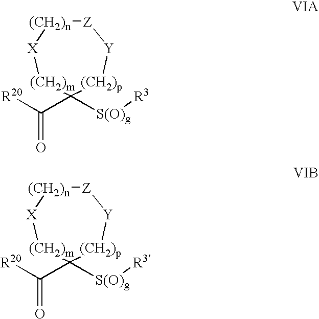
C(C1([S(O)g][R3])[(CH2)p][Y][Z][(CH2)n][X][(CH2)m]1)(=O)[R20].C(C1([S(O)g][R3])[(CH2)p][Y][Z][(CH2)n][X][(CH2)m]1)(=O)[R20]
